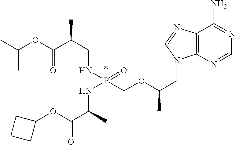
C(C)(C)OC(C(CNP(COC(CN1C2=C(C(N)=NC=N2)N=C1)C)(=O)NC(C)C(OC1CCC1)=O)C)=O
